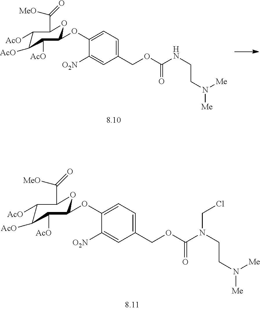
C1([AcO])C([AcO])C([AcO])C(OC2=CC=C(COC(N(CCN([Me])[Me])CCl)=O)C=C2[O2N])OC1C([MeO])=O.C1([AcO])C([AcO])C([AcO])C(OC2=CC=C(COC(NCCN([Me])[Me])=O)C=C2[O2N])OC1C([MeO])=O
